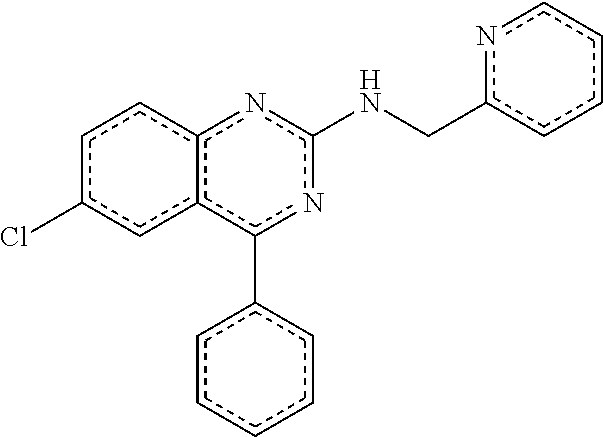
c1c(Cl)cc2c(c1)nc(NCc1ccccn1)nc2-c1ccccc1
